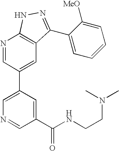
N1=CC(C2=CN=CC(C(NCCN(C)C)=O)=C2)=CC2=C1NN=C2C1=CC=CC=C1[MeO]
